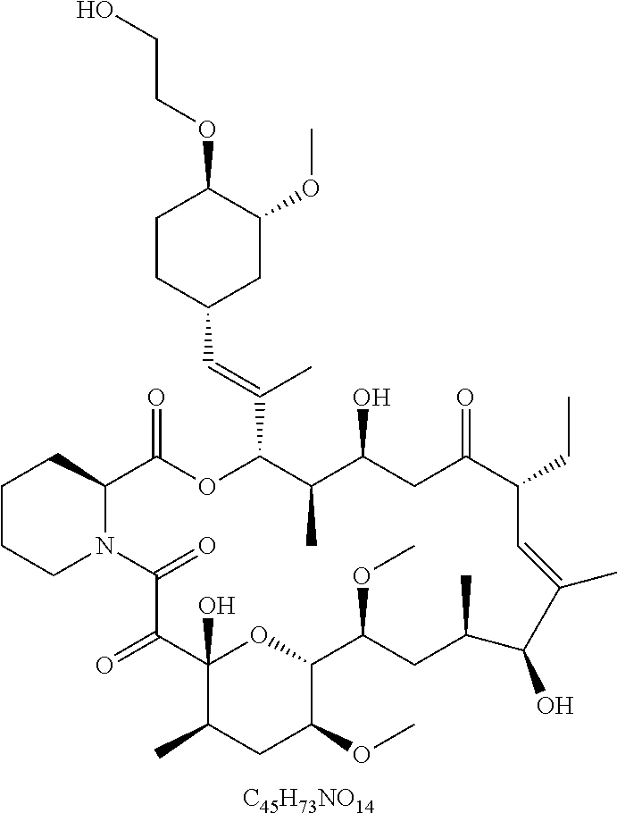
[C45H73NO14].C1CCN2C(C1)C(=O)OC(C(=CC1CC(OC)C(OCCO)CC1)C)C(C)C(O)CC(=O)C(CC)C=C(C)C(O)C(C)CC(OC)C1OC(O)(C(=O)C2=O)C(C)CC1OC
